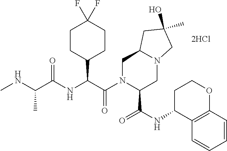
C1N(C(C(NC(C(NC)C)=O)C2CCC(F)(F)CC2)=O)C(C(NC2C3=C(OCC2)C=CC=C3)=O)CN2C1CC(C)(O)C2
